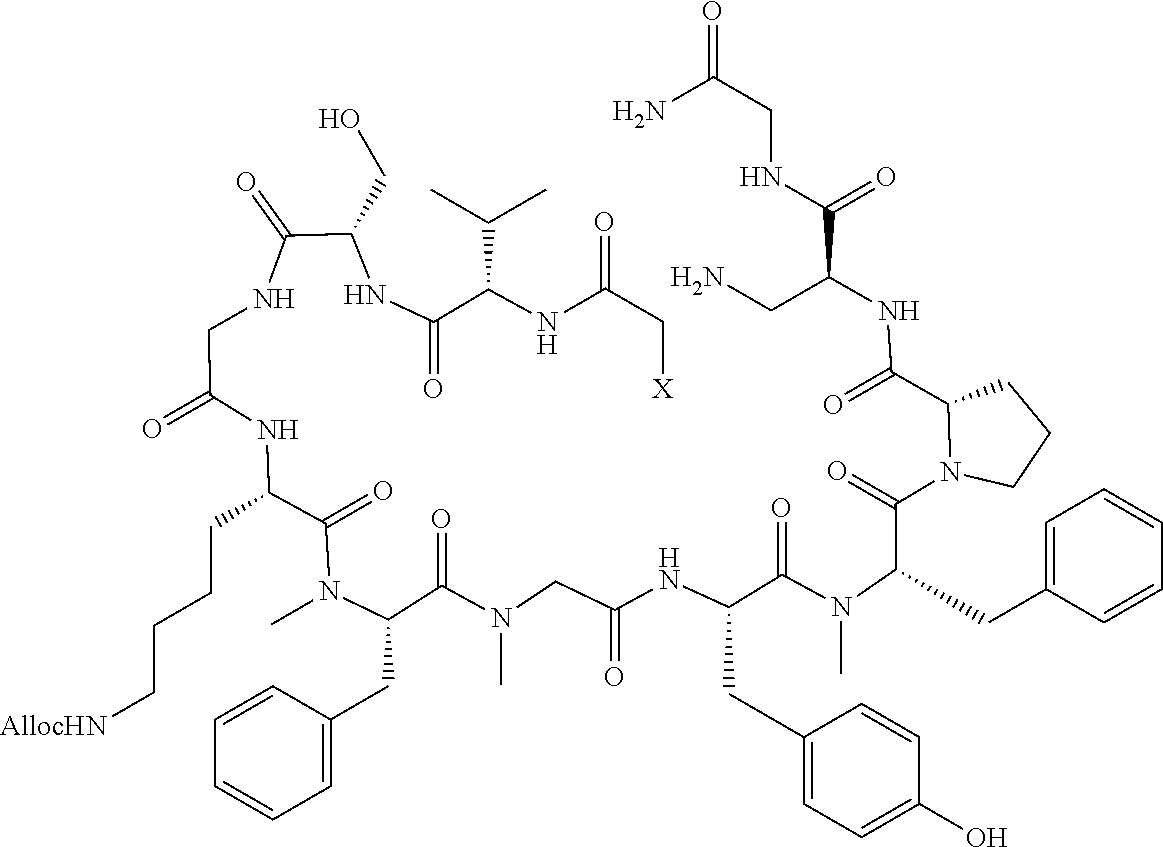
N(C)(C(C(CC1=CC=C(O)C=C1)NC(CN(C)C(C(N(C(C(CCCC[AllocHN])NC(=O)CNC(C(CO)NC(C(NC(C[X])=O)C(C)C)=O)=O)=O)C)CC1=CC=CC=C1)=O)=O)=O)C(CC1=CC=CC=C1)C(N1C(C(=O)NC(C(NCC(N)=O)=O)CN)CCC1)=O
